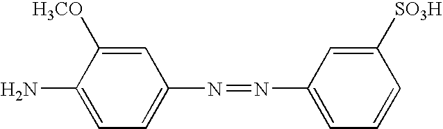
C1=C([H3CO])C(N)=CC=C1N=NC1=CC=CC([SO3H])=C1
